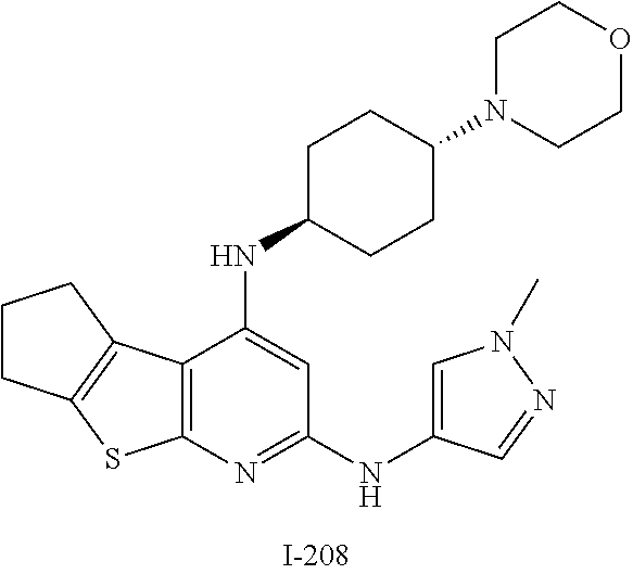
C12=C(N=C(NC3=CN(C)N=C3)C=C1NC1CCC(N3CCOCC3)CC1)SC1=C2CCC1
